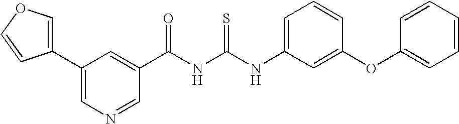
C(NC(NC1=CC=CC(OC2=CC=CC=C2)=C1)=S)(=O)C1=CC(C2=COC=C2)=CN=C1
